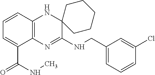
C1=CC2=C(C(C(=O)NC)=C1)N=C(NCC1=CC=CC(Cl)=C1)C1(N2)CCCCC1
